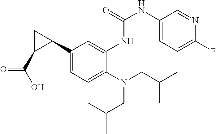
C1(C2CC2C(O)=O)=CC=C(N(CC(C)C)CC(C)C)C(NC(NC2=CC=C(F)N=C2)=O)=C1
